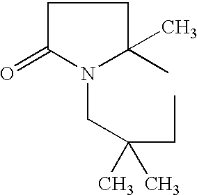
C1C(=O)N(CC(CC)(C)C)C(C)(C)C1
